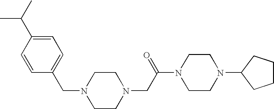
C(C1=CC=C(C(C)C)C=C1)N1CCN(CC(N2CCN(C3CCCC3)CC2)=O)CC1
